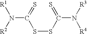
N(C(=S)SSC(N([R3])[R4])=S)([R2])[R1]
